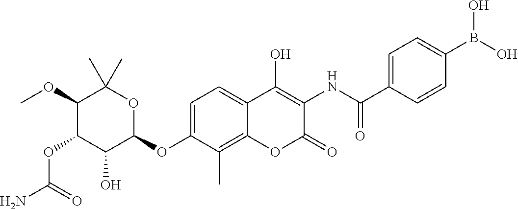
NC(=O)OC1C(O)C(OC2=CC=C3C(=C2C)OC(=O)C(NC(=O)C2=CC=C(B(O)O)C=C2)=C3O)OC(C)(C)C1OC
